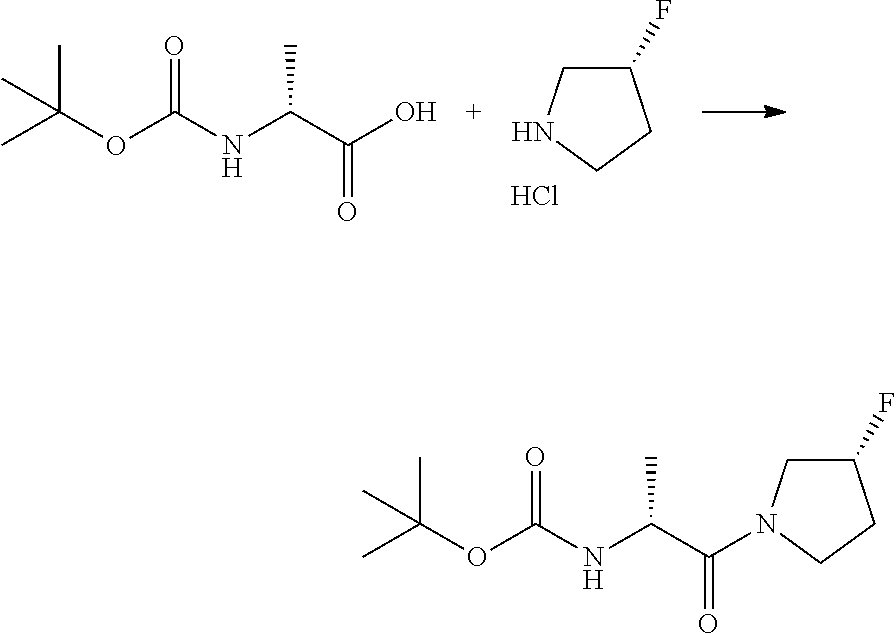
C1(F)CNCC1.Cl.CC(OC(NC(C(=O)O)C)=O)(C)C.CC(OC(NC(C(=O)N1CC(F)CC1)C)=O)(C)C
